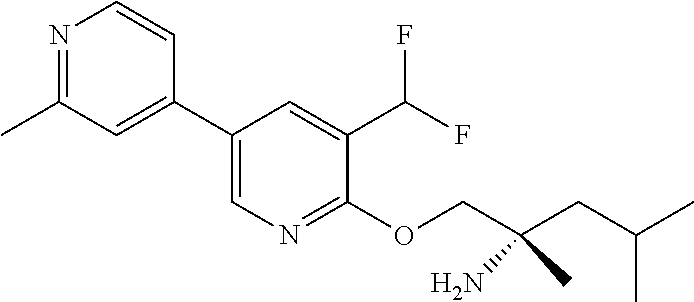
C1(C2=CC(C)=NC=C2)=CN=C(OCC(CC(C)C)(C)N)C(C(F)F)=C1
